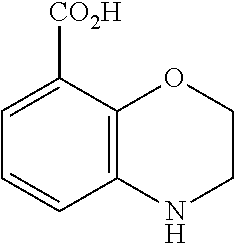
C1=CC2=C(C([CO2H])=C1)OCCN2
